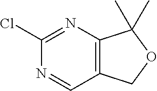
C1(Cl)=NC2=C(C=N1)COC2(C)C
